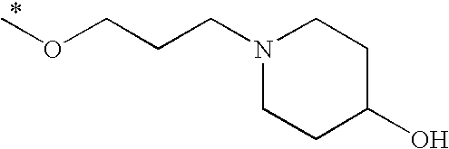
N1(CCCOC)CCC(O)CC1
